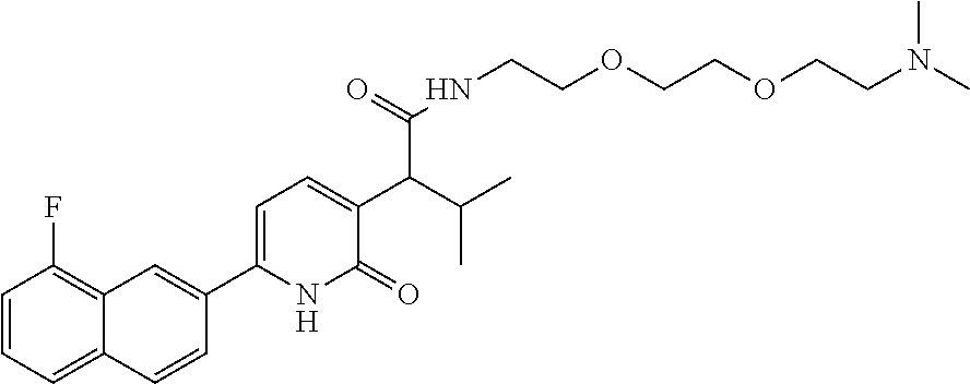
C1(C2=CC=C(C(C(=O)NCCOCCOCCN(C)C)C(C)C)C(=O)N2)=CC2=C(F)C=CC=C2C=C1
